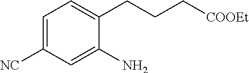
C1=C([NC])C=C(N)C(CCC[COOEt])=C1
